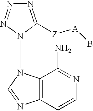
N1=C([Z][A]B)N(N2C3=C(C=CN=C3N)N=C2)N=N1
